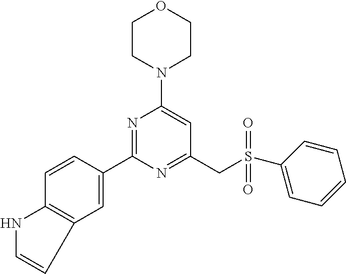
C1(C2=CC3=C(C=C2)NC=C3)=NC(N2CCOCC2)=CC(CS(C2=CC=CC=C2)(=O)=O)=N1
